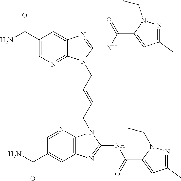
NC(C1=CN=C2C(=C1)N=C(NC(=O)C1=CC(C)=NN1CC)N2CC=CCN1C2=C(C=C(C(N)=O)C=N2)N=C1NC(=O)C1=CC(C)=NN1CC)=O
